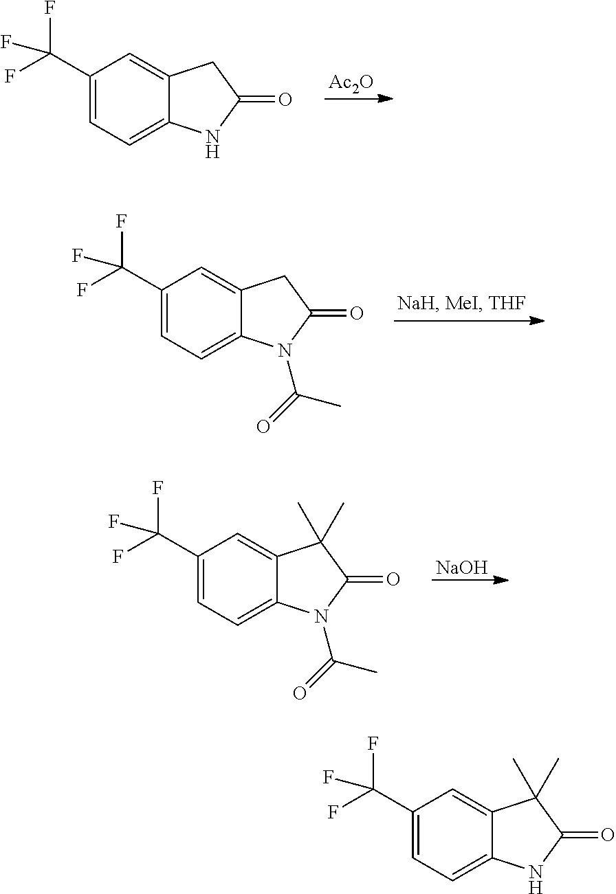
C1(C(F)(F)F)=CC=C2C(=C1)CC(=O)N2.[Ac2O].C1(C(F)(F)F)=CC=C2C(=C1)CC(=O)N2C(=O)C.C1(C(F)(F)F)=CC=C2C(=C1)C(C)(C)C(=O)N2C(=O)C.[NaOH].C1(C(F)(F)F)=CC=C2C(=C1)C(C)(C)C(=O)N2
